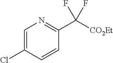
C1=C(Cl)C=CC(C([CO2Et])(F)F)=N1
